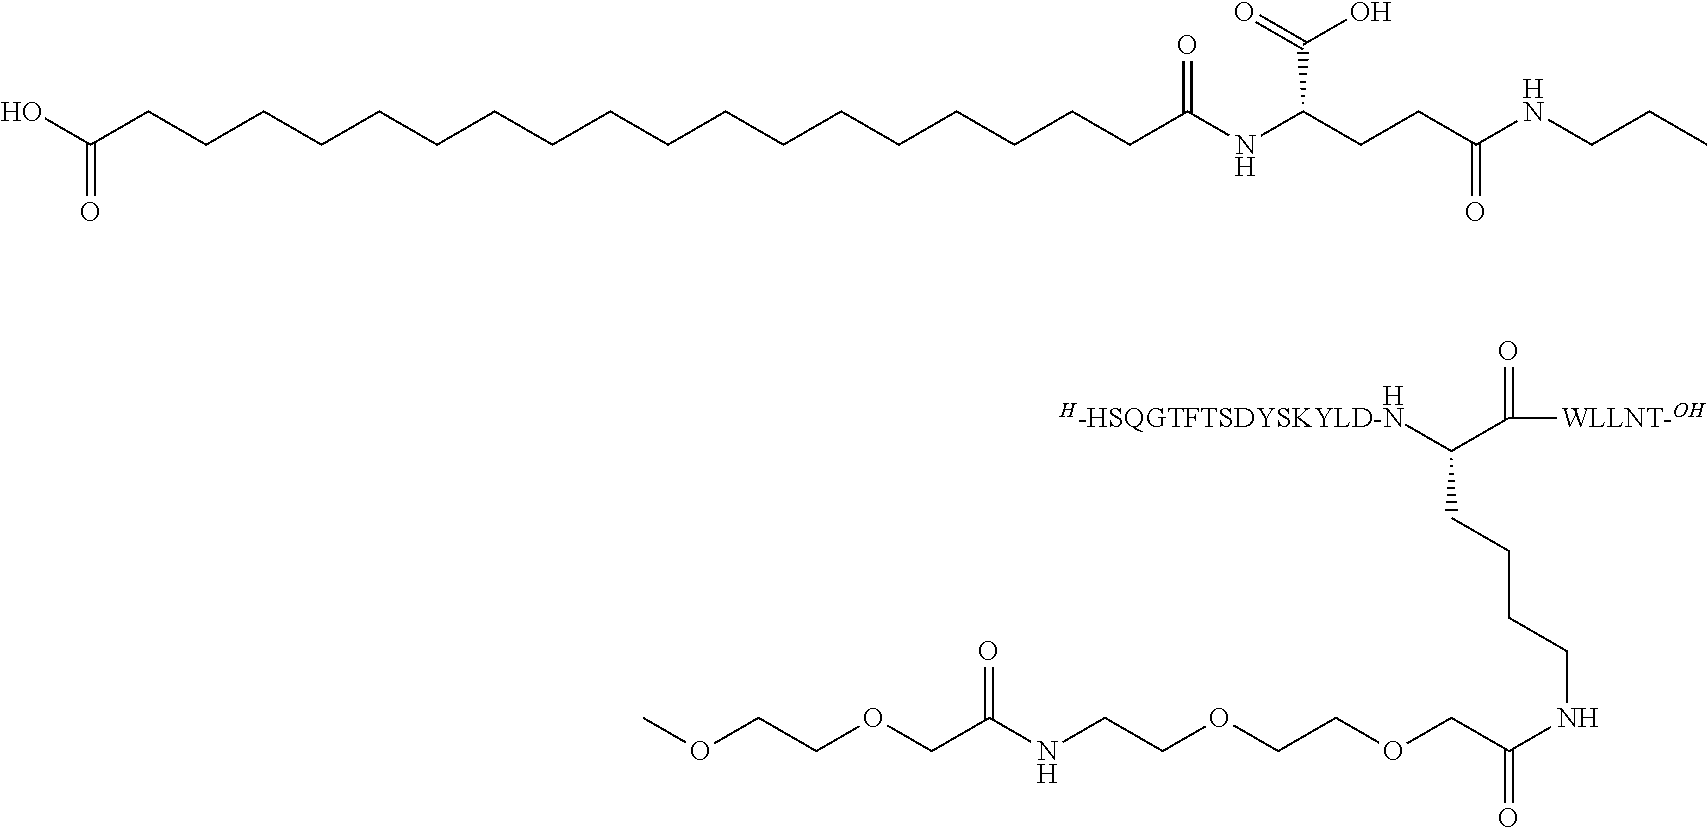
[H-HSQGTFTSDYSKYLD-N]C(C([WLLNT-OH])=O)CCCCNC(=O)COCCOCCNC(COCCOC)=O.[H].C(CCCCCCCCCCCCCCCCCC(O)=O)C(=O)NC(CCC(NCCC)=O)C(=O)O
